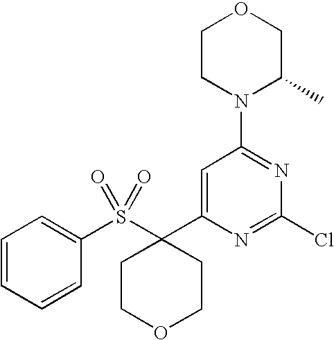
C1(S(C2(C3=CC(N4C(C)COCC4)=NC(Cl)=N3)CCOCC2)(=O)=O)=CC=CC=C1
